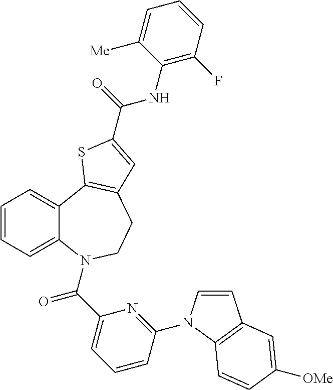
C1=CC=C2C(=C1)C1=C(CCN2C(C2=CC=CC(N3C=CC4=C3C=CC([OMe])=C4)=N2)=O)C=C(C(=O)NC2=C(F)C=CC=C2[Me])S1
